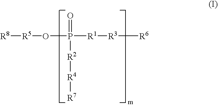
[R8][R5]OP([R1][R3][R6])(=O)[R2][R4][R7]
